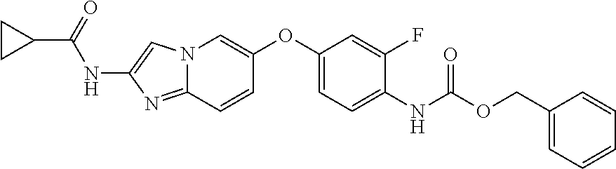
C1(OC2=CN3C(=NC(NC(C4CC4)=O)=C3)C=C2)=CC=C(NC(=O)OCC2=CC=CC=C2)C(F)=C1
